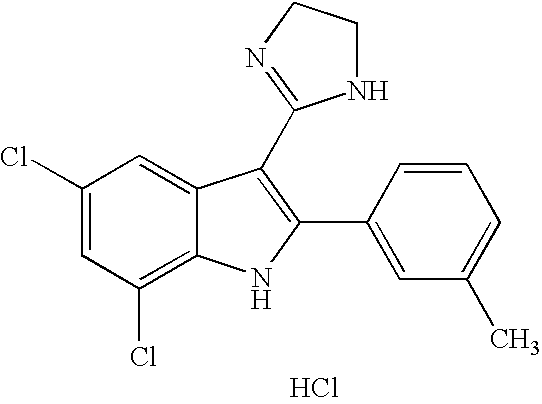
C1=C2C(=C(Cl)C=C1Cl)NC(C1=CC(C)=CC=C1)=C2C1=NCCN1.Cl
